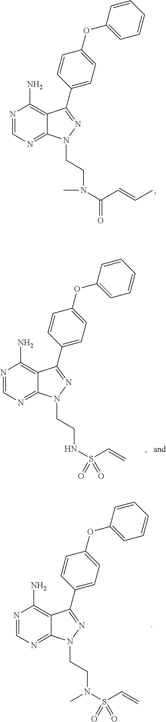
N1=CN=C2C(=C1N)C(C1=CC=C(OC3=CC=CC=C3)C=C1)=NN2CCNS(=O)(C=C)=O.N1=CN=C2C(=C1N)C(C1=CC=C(OC3=CC=CC=C3)C=C1)=NN2CCN(S(=O)(C=C)=O)C.N1=CN=C2C(=C1N)C(C1=CC=C(OC3=CC=CC=C3)C=C1)=NN2CCN(C(=O)C=CC)C
